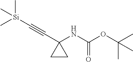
C(#CC1(NC(OC(C)(C)C)=O)CC1)[Si](C)(C)C
